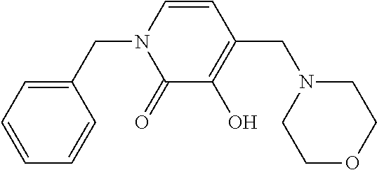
C1=CC(CN2CCOCC2)=C(O)C(=O)N1CC1=CC=CC=C1
